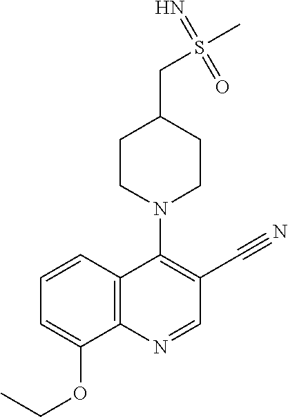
C1=CC2=C(C(OCC)=C1)N=CC(C#N)=C2N1CCC(CS(C)(=N)=O)CC1
